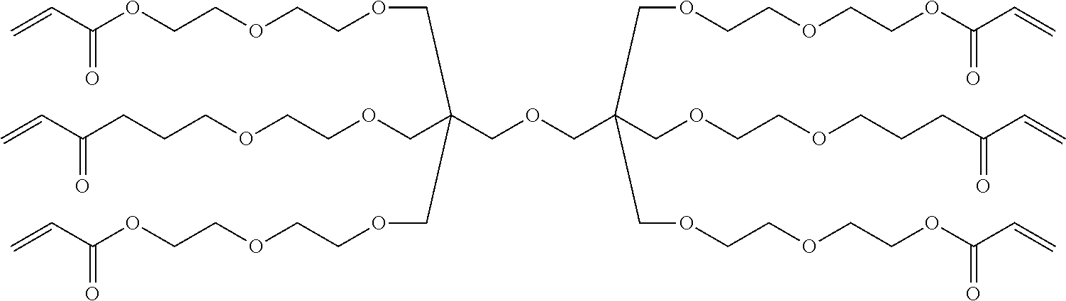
C(COCC(COCCOCCCC(C=C)=O)(COCCOCCOC(=O)C=C)COCCOCCOC(C=C)=O)(COCCOCCCC(C=C)=O)(COCCOCCOC(=O)C=C)COCCOCCOC(C=C)=O
